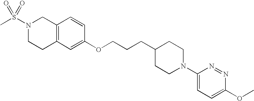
C12=C(C=C(OCCCC3CCN(C4=CC=C(OC)N=N4)CC3)C=C1)CCN(S(C)(=O)=O)C2
